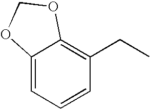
C12=CC=CC(CC)=C1OCO2
